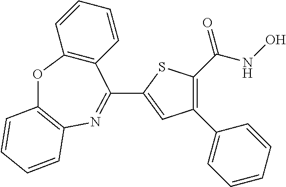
C12=C(C=CC=C1)C(C1=CC(C3=CC=CC=C3)=C(C(NO)=O)S1)=NC1=C(O2)C=CC=C1
